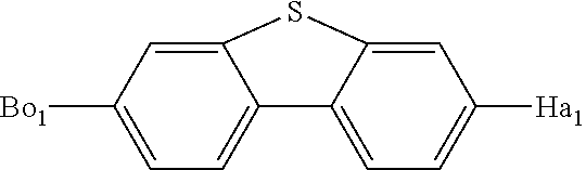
C1=C([Bo1])C=C2C(=C1)C1=CC=C([Ha1])C=C1S2
